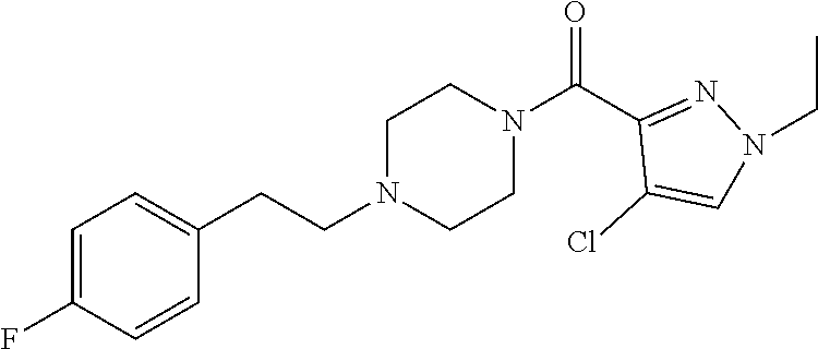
C1=C(F)C=CC(CCN2CCN(C(C3=NN(CC)C=C3Cl)=O)CC2)=C1
